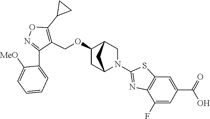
C1(OCC2=C(C3CC3)ON=C2C2=CC=CC=C2[MeO])CC2N(C3=NC4=C(S3)C=C(C(=O)O)C=C4F)CC1C2
